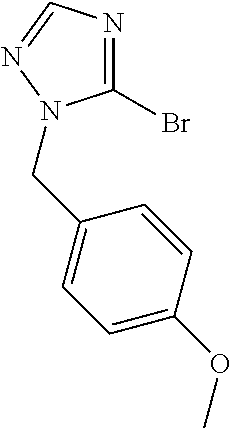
C1(Br)=NC=NN1CC1=CC=C(OC)C=C1
